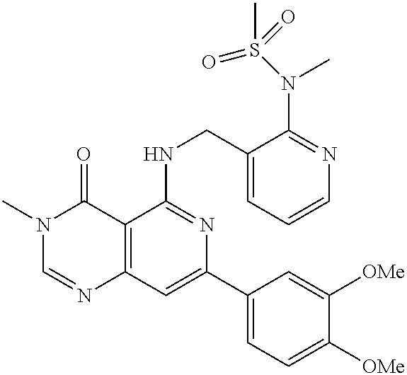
C12=C(C=C(C3=CC=C([OMe])C([OMe])=C3)N=C1NCC1=CC=CN=C1N(C)S(=O)(=O)C)N=CN(C)C2=O
